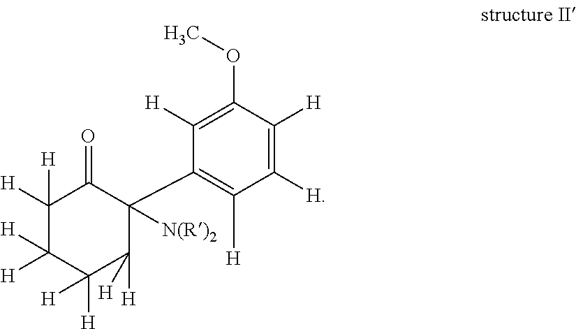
C1([H])([H])C([H])([H])C([H])([H])C([H])([H])C([N(R)2])(C2=C([H])C([H])=C([H])C(OC)=C2[H])C1=O
